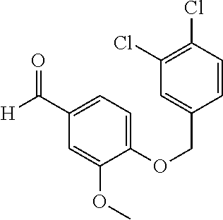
C1(C([H])=O)=CC=C(OCC2=CC(Cl)=C(Cl)C=C2)C(OC)=C1
